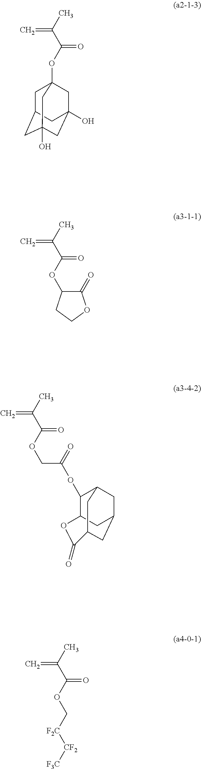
C=C(C)C(OC12CC3CC(O)(CC(O)(C1)C3)C2)=O.C=C(C)C(OC1C(=O)OCC1)=O.C=C(C)C(OCC(=O)OC1C2CC3CC1CC(C3)C(=O)O2)=O.C=C(C)C(OC[F2C][CF2][F3C])=O
